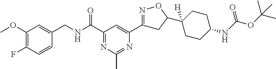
C1(OC)=C(F)C=CC(CNC(C2=NC(C)=NC(C3=NOC(C4([H])CCC(NC(OC(C)(C)C)=O)CC4)C3)=C2)=O)=C1
